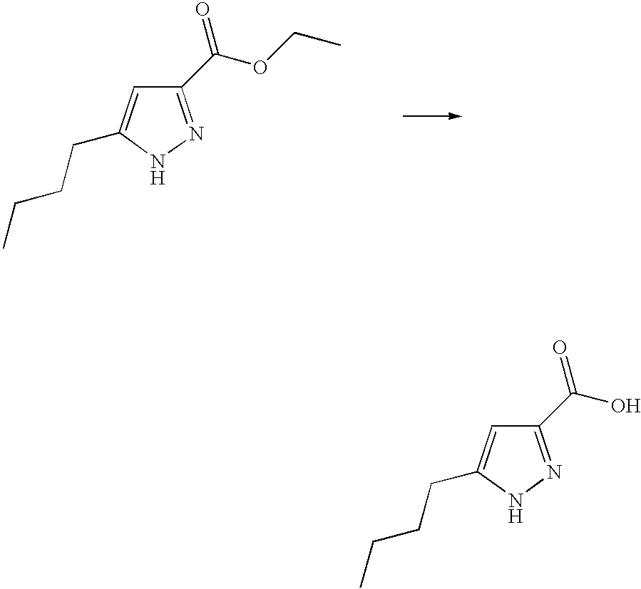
C1=C(CCCC)NN=C1C(O)=O.C1=C(CCCC)NN=C1C(OCC)=O
